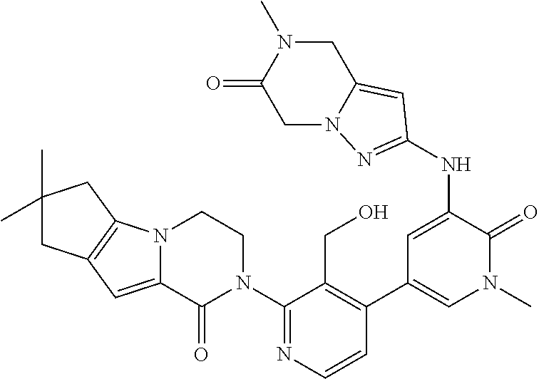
C1=CN=C(N2CCN3C(=CC4=C3CC(C)(C)C4)C2=O)C(CO)=C1C1=CN(C)C(=O)C(NC2=NN3CC(=O)N(C)CC3=C2)=C1
